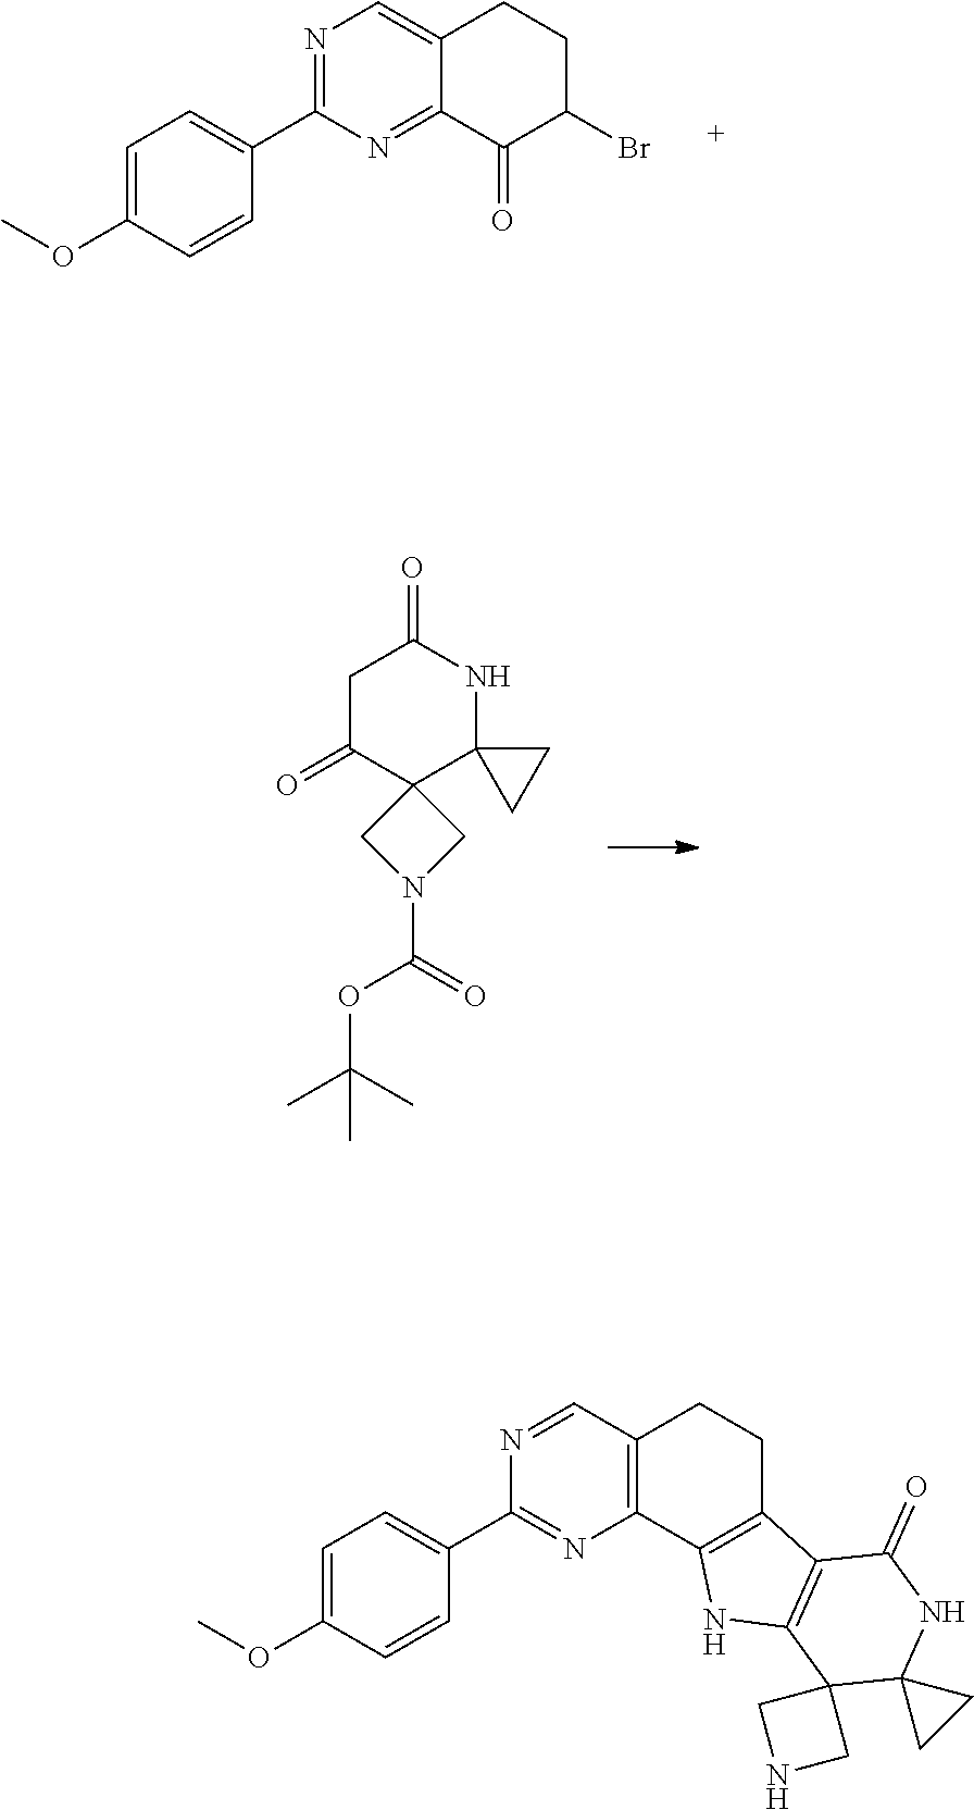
C1C(=O)C2(C3(NC1=O)CC3)CN(C(OC(C)(C)C)=O)C2.N1=C(C2=CC=C(OC)C=C2)N=C2C(=C1)CCC(Br)C2=O.C1=C(OC)C=CC(C2=NC3=C(C=N2)CCC2=C3NC3=C2C(=O)NC2(C34CNC4)CC2)=C1
